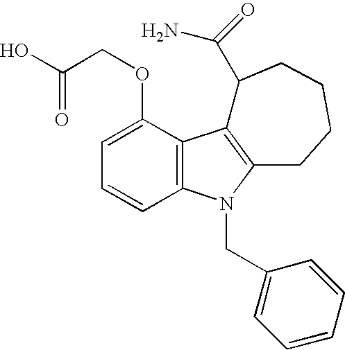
OC(COC1=CC=CC2=C1C1=C(N2CC2=CC=CC=C2)CCCCC1C(=O)N)=O
